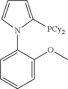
C1=C(N2C([PCy2])=CC=C2)C(OC)=CC=C1
